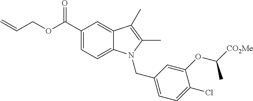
C1(C(OCC=C)=O)=CC=C2C(=C1)C(C)=C(C)N2CC1=CC=C(Cl)C(OC([CO2Me])C)=C1
